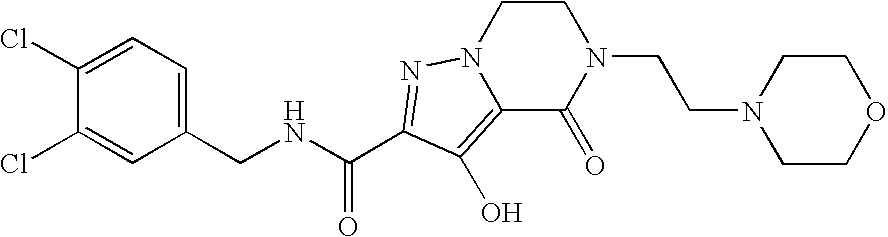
N(CC1=CC=C(Cl)C(Cl)=C1)C(C1=NN2CCN(CCN3CCOCC3)C(=O)C2=C1O)=O
